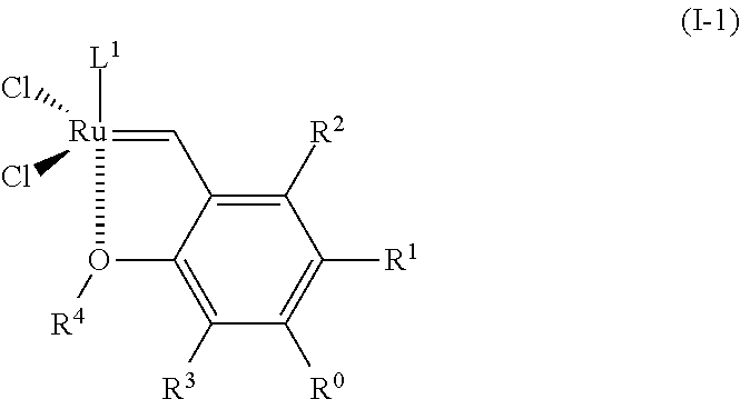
C12=C([R3])C([R0])=C([R1])C([R2])=C1C=[Ru]([L1])(Cl)(Cl)O2[R4]
